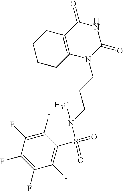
C1CCC2=C(C1)C(=O)NC(=O)N2CCCN(C)S(=O)(=O)C1=C(F)C(F)=C(F)C(F)=C1F
